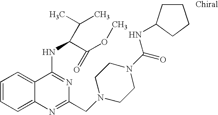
C1=CC=C2C(=C1)C(NC(C(OC)=O)C(C)C)=NC(CN1CCN(C(=O)NC3CCCC3)CC1)=N2
